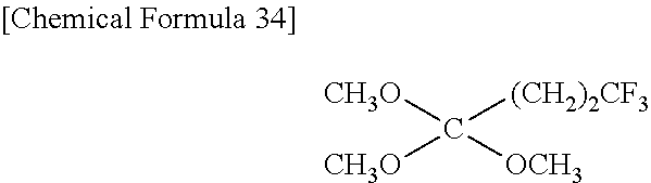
[CH3O]C([CH3O])([(CH2)2CF3])[OCH3]
